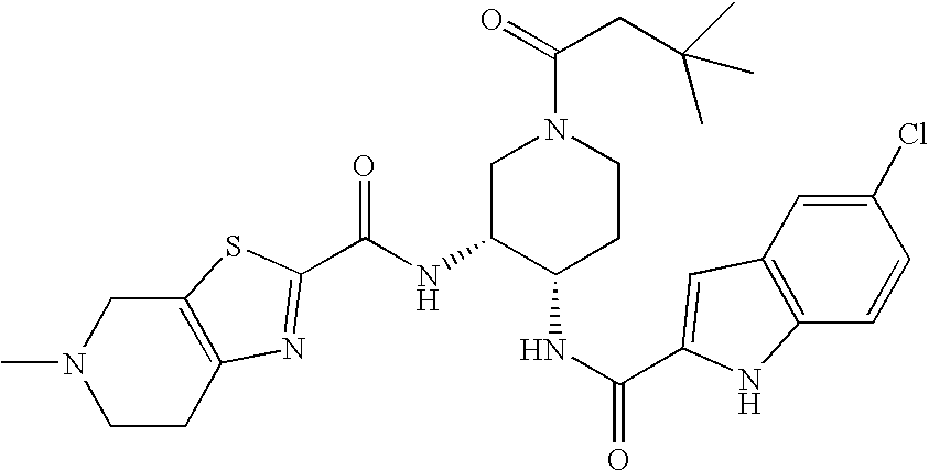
C(=O)(NC1C(NC(=O)C2=CC3=C(C=CC(Cl)=C3)N2)CCN(C(=O)CC(C)(C)C)C1)C1=NC2=C(CN(C)CC2)S1
